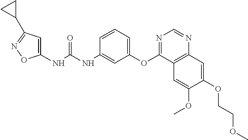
C1(NC(NC2=CC(OC3=NC=NC4=C3C=C(OC)C(OCCOC)=C4)=CC=C2)=O)=CC(C2CC2)=NO1
